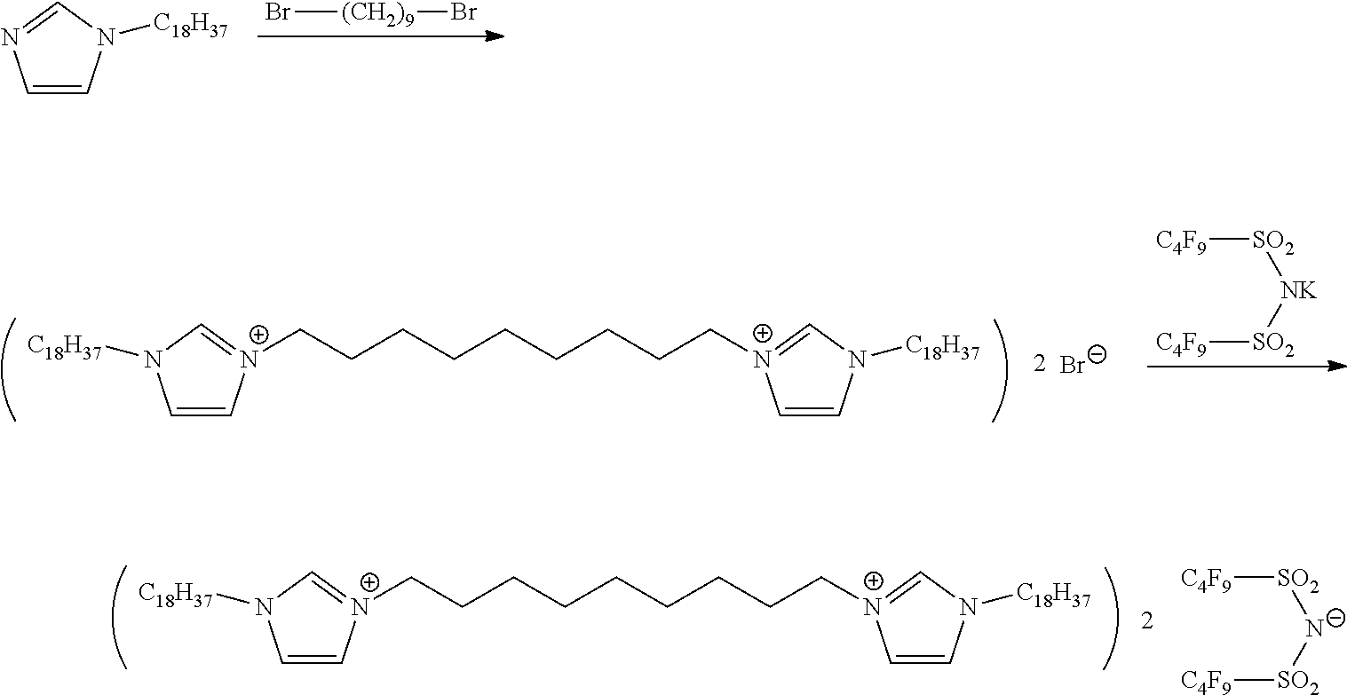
C1=CN([C18H37])C=N1.Br[(CH2)9]Br.C1=C[N+](CCCCCCCCC[N+]2=CN([C18H37])C=C2)=CN1[C18H37].[Br-].[SO2]([C4F9])[NK][SO2][C4F9].C1=C[N+](CCCCCCCCC[N+]2=CN([C18H37])C=C2)=CN1[C18H37].[SO2]([C4F9])[N-][SO2][C4F9]
